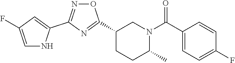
C1(C2=NC(C3=CC(F)=CN3)=NO2)CCC(C)N(C(C2=CC=C(F)C=C2)=O)C1
